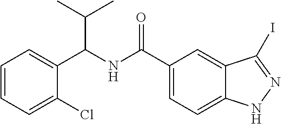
C1(C(NC(C2=CC=C3C(=C2)C(I)=NN3)=O)C(C)C)=CC=CC=C1Cl
